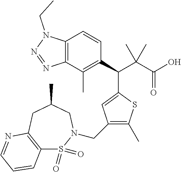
C12=C(C(C)=C(C(C(C(O)=O)(C)C)C3=CC(CN4S(=O)(=O)C5=C(CC(C)C4)N=CC=C5)=C(C)S3)C=C1)N=NN2CC
